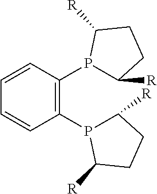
C1=CC(P2C([R])CCC2[R])=C(P2C([R])CCC2[R])C=C1
